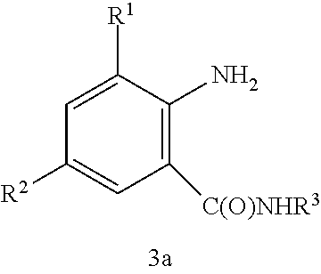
C1([C(O)NHR3])=C(N)C([R1])=CC([R2])=C1
